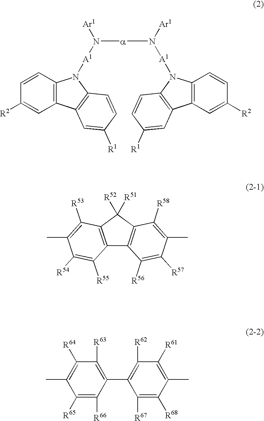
C12=C(C([R52])([R51])C3=C1C([R56])=C([R57])C(C)=C3[R58])C([R53])=C(C)C([R54])=C2[R55].CC1=C([R61])C([R62])=C(C2=C([R63])C([R64])=C(C)C([R65])=C2[R66])C([R67])=C1[R68].[A1](N1C2=C(C=C([R2])C=C2)C2=C1C=CC([R1])=C2)N([Ar1])[a]N([A1]N1C2=C(C=C([R2])C=C2)C2=C1C=CC([R1])=C2)[Ar1]
